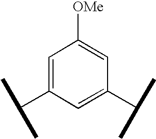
C1=C(C(C)C)C=C(C(C)C)C=C1[OMe]
